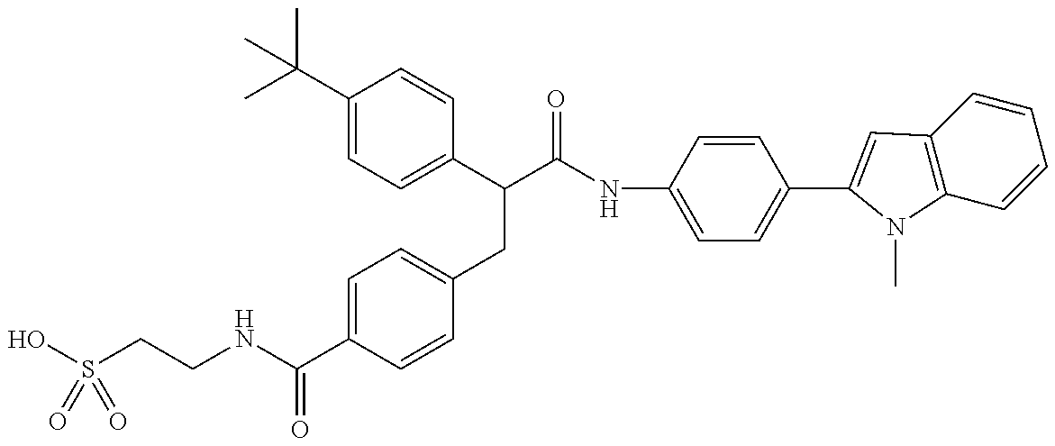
OS(CCNC(C1=CC=C(CC(C(=O)NC2=CC=C(C3=CC4=C(C=CC=C4)N3C)C=C2)C2=CC=C(C(C)(C)C)C=C2)C=C1)=O)(=O)=O
